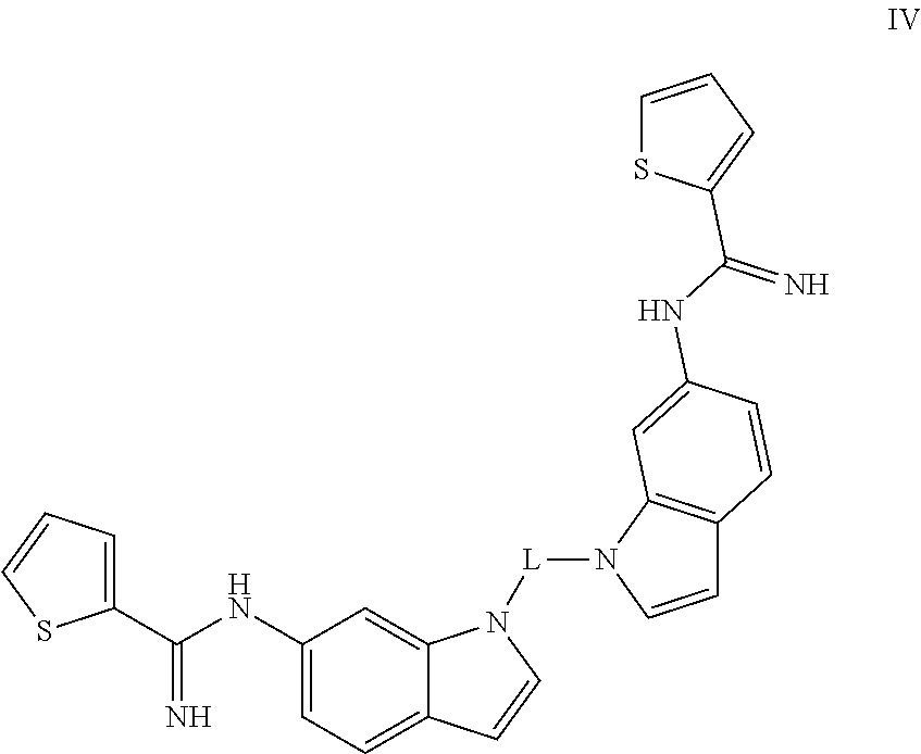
C1(NC(C2=CC=CS2)=N)=CC=C2C(=C1)N([L]N1C=CC3=C1C=C(NC(=N)C1=CC=CS1)C=C3)C=C2
